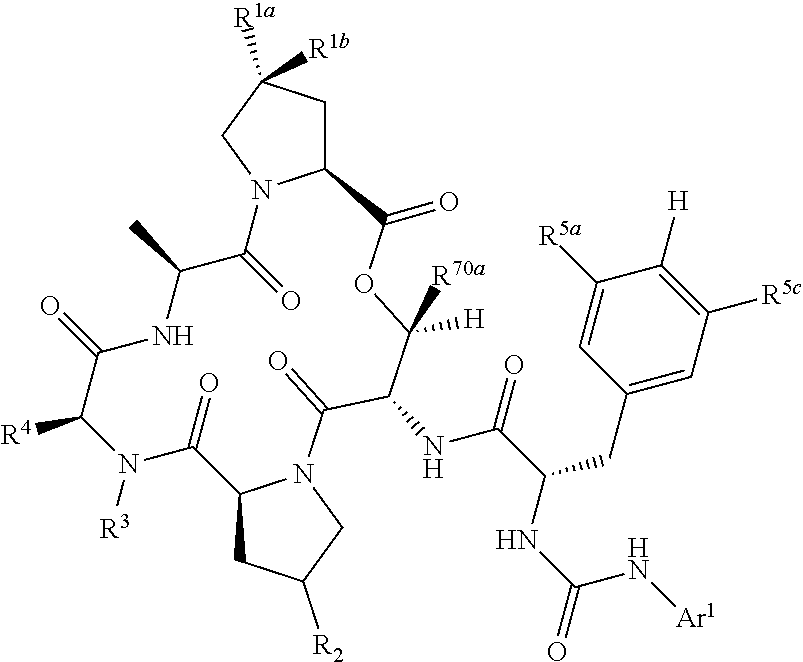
C1([R4])N([R3])C(=O)C2CC([R2])CN2C(=O)C(NC(C(CC2=CC([R5c])=C([H])C([R5a])=C2)NC(N[Ar1])=O)=O)C([H])([R70a])OC(=O)C2CC([R1b])([R1a])CN2C(=O)C(C)NC1=O
